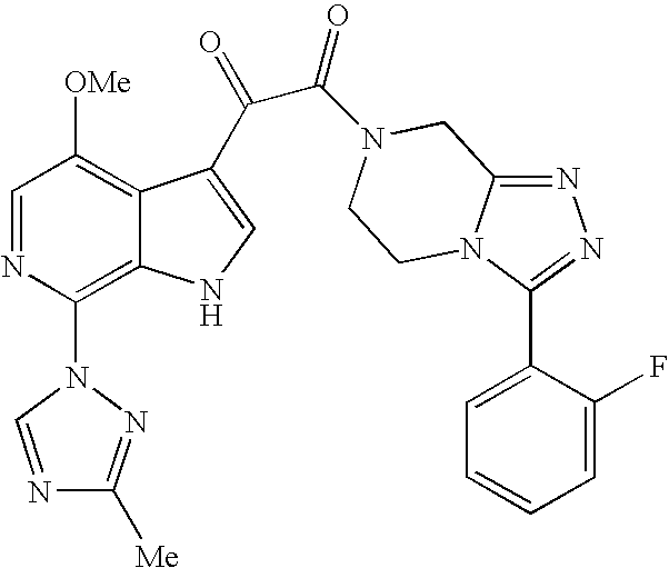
C1=NC(N2N=C([Me])N=C2)=C2C(=C1[OMe])C(C(=O)C(=O)N1CC3=NN=C(C4=CC=CC=C4F)N3CC1)=CN2
